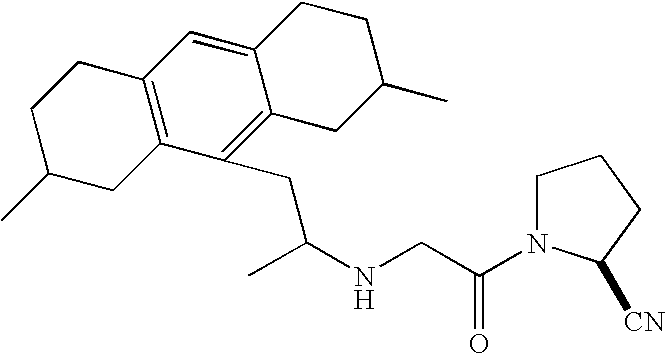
C(NCC(=O)N1CCCC1[CN])(CC1=C2C(=CC3=C1CC(C)CC3)CCC(C)C2)C
